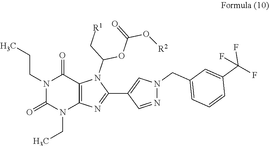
N1(CC)C(=O)N(CCC)C(=O)C2=C1N=C(C1=CN(CC3=CC=CC(C(F)(F)F)=C3)N=C1)N2C(OC(=O)O[R2])C[R1]
